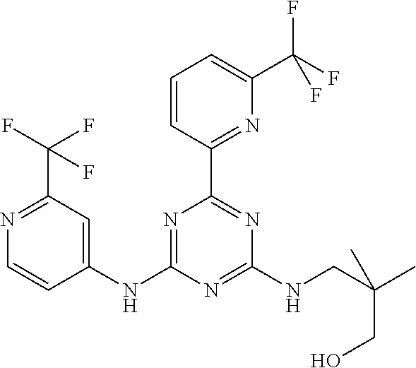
C1=CC(C2=NC(NCC(C)(CO)C)=NC(NC3=CC(C(F)(F)F)=NC=C3)=N2)=NC(C(F)(F)F)=C1
